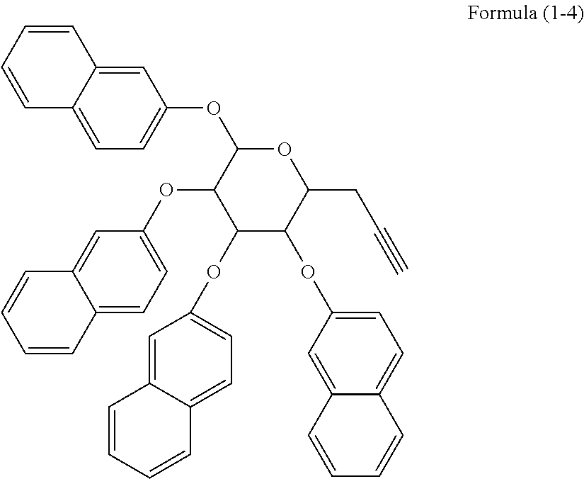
C1=C2C(=CC=C1OC1C(OC3=CC=C4C(=C3)C=CC=C4)C(OC3=CC=C4C(=C3)C=CC=C4)C(OC3=CC=C4C(=C3)C=CC=C4)C(CC#C)O1)C=CC=C2
